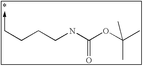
C(NC(OC(C)(C)C)=O)CCC->C
